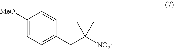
C1([MeO])=CC=C(CC([NO2])(C)C)C=C1
